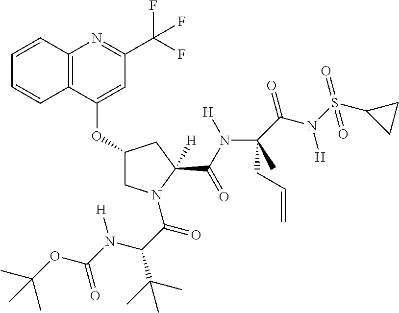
C12=C(C(OC3CN(C(C(C(C)(C)C)N(C(OC(C)(C)C)=O)[H])=O)C(C(N([H])C(CC=C)(C)C(=O)N([H])S(C4CC4)(=O)=O)=O)([H])C3)=CC(C(F)(F)F)=N1)C=CC=C2
